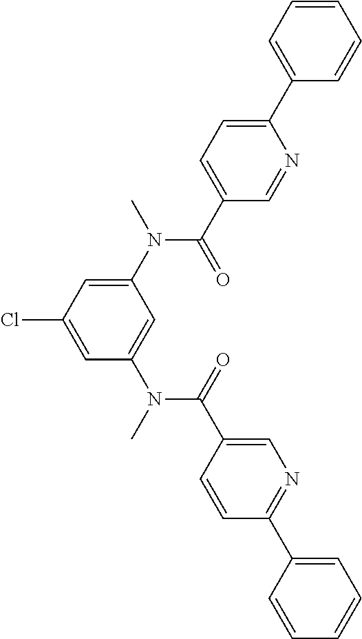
C1(N(C(C2=CC=C(C3=CC=CC=C3)N=C2)=O)C)=CC(Cl)=CC(N(C(C2=CN=C(C3=CC=CC=C3)C=C2)=O)C)=C1
